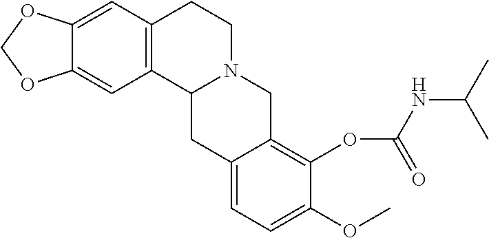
C12=C(C=C3C(=C1)OCO3)CCN1C2CC2=CC=C(OC)C(OC(NC(C)C)=O)=C2C1
